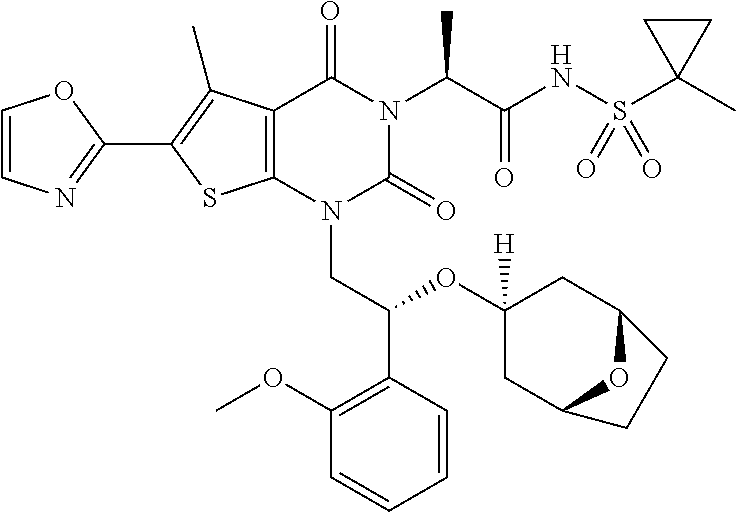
C1=CN=C(C2=C(C)C3=C(S2)N(CC(C2=C(OC)C=CC=C2)OC2([H])CC4OC(C2)CC4)C(=O)N(C(C(NS(C2(C)CC2)(=O)=O)=O)C)C3=O)O1
